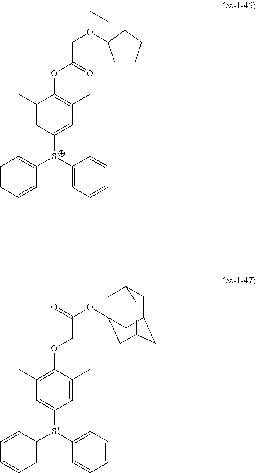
C1(C)=CC([S+](C2=CC=CC=C2)C2=CC=CC=C2)=CC(C)=C1OC(COC1(CC)CCCC1)=O.C1(C)=C(OCC(=O)OC23CC4CC(CC(C2)C4)C3)C(C)=CC([S+](C2=CC=CC=C2)C2=CC=CC=C2)=C1
